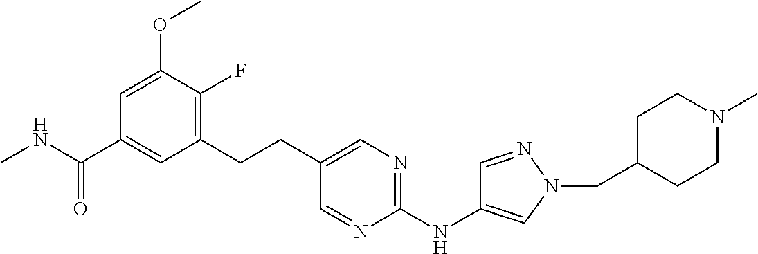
C1=C(OC)C(F)=C(CCC2=CN=C(NC3=CN(CC4CCN(C)CC4)N=C3)N=C2)C=C1C(NC)=O
